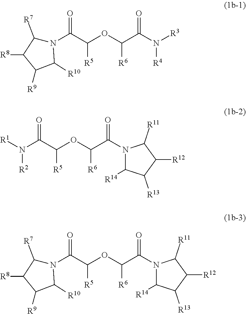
N1(C(C(OC(C(N([R3])[R4])=O)[R6])[R5])=O)C([R7])C([R8])C([R9])C1[R10].N(C(C(OC(C(N1C([R14])C([R13])C([R12])C1[R11])=O)[R6])[R5])=O)([R2])[R1].N1(C(C(OC(C(N2C([R14])C([R13])C([R12])C2[R11])=O)[R6])[R5])=O)C([R7])C([R8])C([R9])C1[R10]
